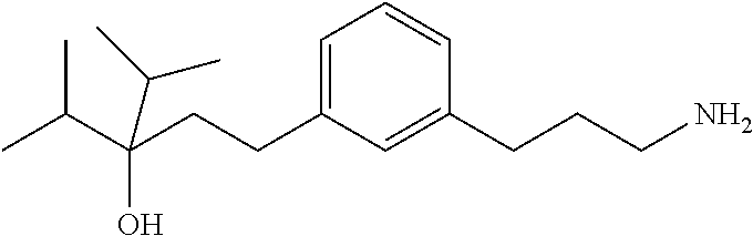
C1(CCC(O)(C(C)C)C(C)C)=CC=CC(CCCN)=C1
